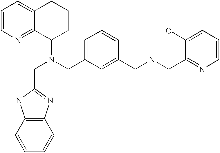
C1=CN=C2C(=C1)CCCC2N(CC1=NC2=C(N1)C=CC=C2)CC1=CC=CC(CNCC2=NC=CC=C2O)=C1
